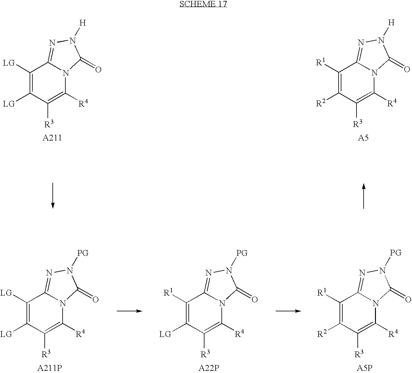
C1([LG])=C([LG])C([R3])=C([R4])N2C1=NN([H])C2=O.C1([R1])=C([R2])C([R3])=C([R4])N2C1=NN([H])C2=O.C1([LG])=C([LG])C([R3])=C([R4])N2C1=NN([PG])C2=O.C1([R1])=C([LG])C([R3])=C([R4])N2C1=NN([PG])C2=O.C1([R1])=C([R2])C([R3])=C([R4])N2C1=NN([PG])C2=O
